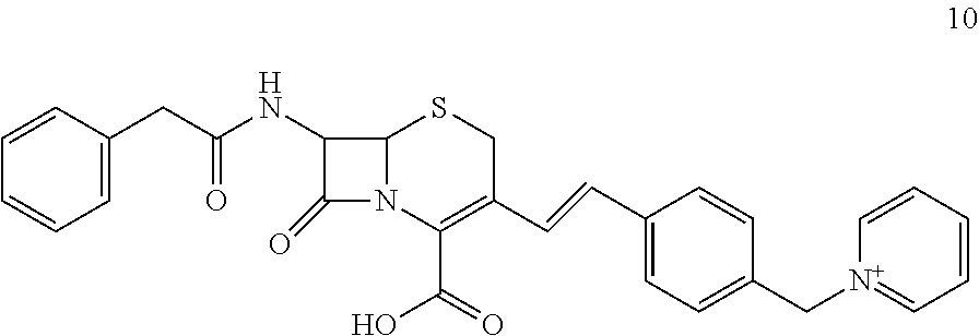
C1=CC=CC=C1CC(NC1C2SCC(C=CC3=CC=C(C[N+]4=CC=CC=C4)C=C3)=C(C(=O)O)N2C1=O)=O
